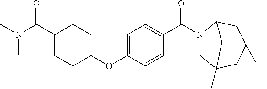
C1=CC(OC2CCC(C(N(C)C)=O)CC2)=CC=C1C(=O)N1CC2(C)CC(C)(C)CC1C2
